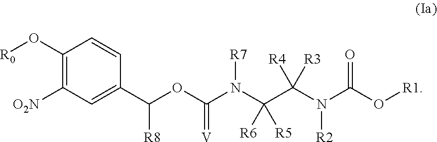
C1(O[R0])=C([O2N])C=C(C(OC(N(C(C(N(C(O[R1])=O)[R2])([R3])[R4])([R5])[R6])[R7])=[V])[R8])C=C1
